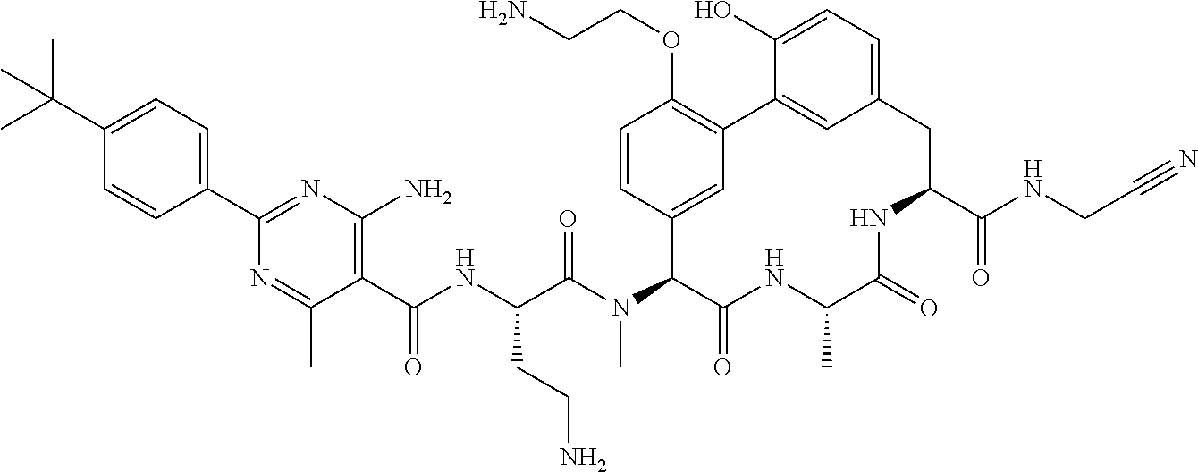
C1(C(C)(C)C)=CC=C(C2=NC(N)=C(C(NC(C(N(C3C(=O)NC(C)C(=O)NC(C(NCC#N)=O)CC4=CC=C(O)C(=C4)C4=C(OCCN)C=CC3=C4)C)=O)CCN)=O)C(C)=N2)C=C1
